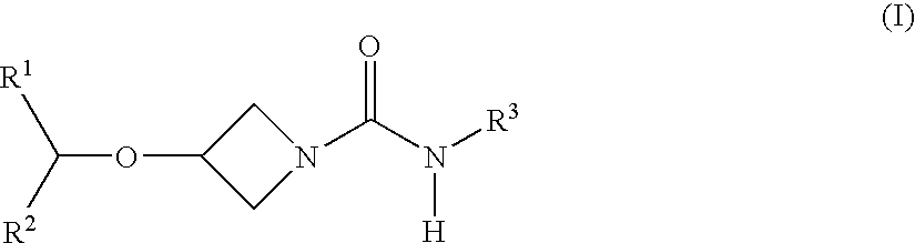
[R1]C([R2])OC1CN(C(N([R3])[H])=O)C1
